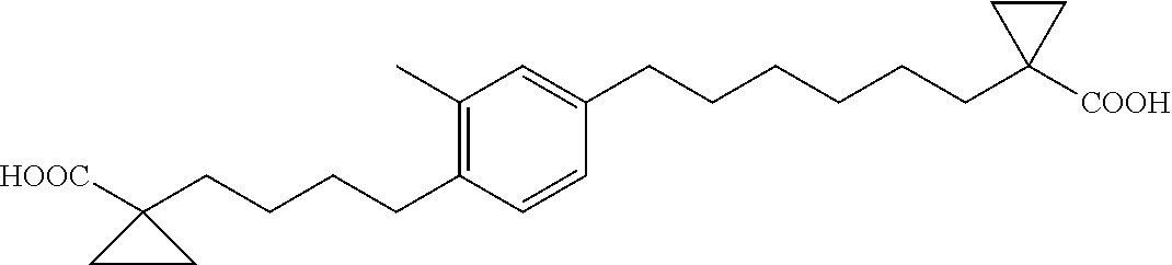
C1=C(CCCCCCC2([COOH])CC2)C=CC(CCCCC2([HOOC])CC2)=C1C
